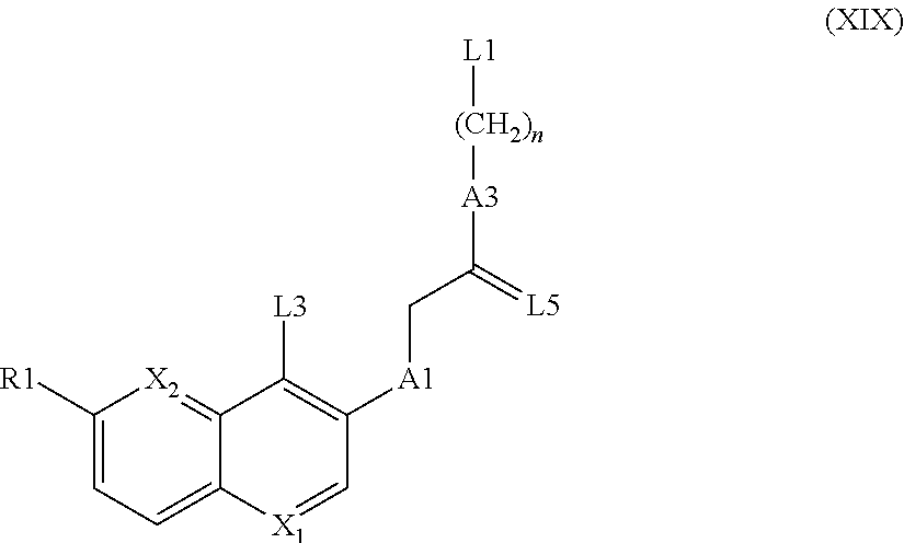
[L1][(CH2)n][A3]C(C[A1]C1=C([L3])C2=[X2]C([R1])=CC=C2[X1]=C1)=[L5]
